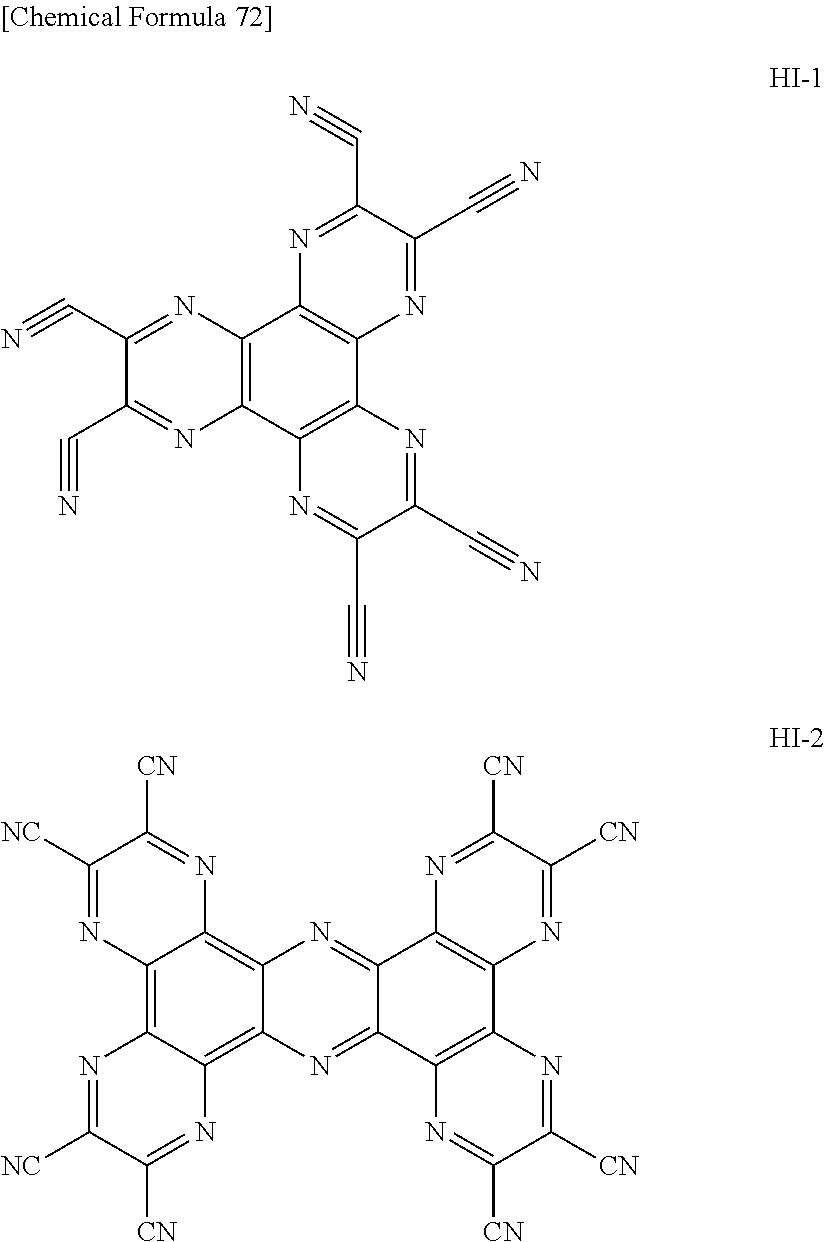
C12=C(C3=C(C4=C1N=C(C#N)C(C#N)=N4)N=C(C#N)C(C#N)=N3)N=C(C#N)C(C#N)=N2.C12=C3C(=C4C(=C1N=C([CN])C([NC])=N2)N=C1C(=N4)C2=C(C4=C1N=C([CN])C([CN])=N4)N=C([CN])C([CN])=N2)N=C([CN])C([NC])=N3
